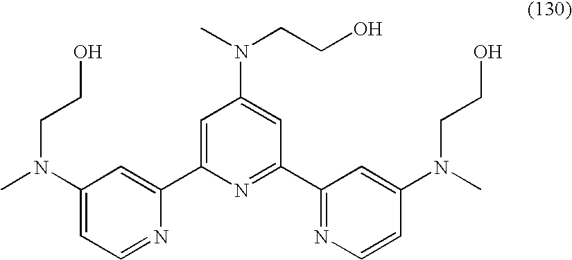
C1=C(C2=CC(N(C)CCO)=CC=N2)N=C(C2=NC=CC(N(C)CCO)=C2)C=C1N(C)CCO
